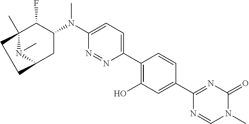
C1(N(C2=CC=C(C3=C(O)C=C(C4=NC(=O)N(C)C=N4)C=C3)N=N2)C)C(F)C2(C)CCC(C1)N2C
